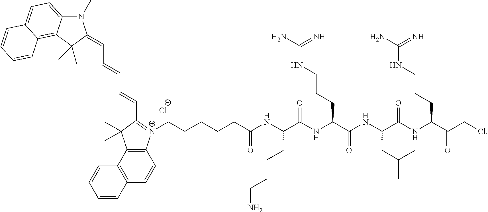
C(C(NC(CCCCN)C(NC(CCCNC(N)=N)C(NC(CC(C)C)C(NC(CCCNC(N)=N)C(=O)CCl)=O)=O)=O)=O)CCCC[N+]1=C(C=CC=CC=C2N(C)C3=CC=C4C(=C3C2(C)C)C=CC=C4)C(C)(C)C2=C1C=CC1=C2C=CC=C1.[Cl-]
